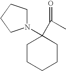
C1CCCCC1(C(C)=O)N1CCCC1
